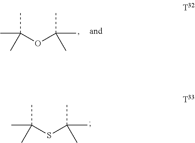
CC(OC(C)(C)C)(C)C.CC(SC(C)(C)C)(C)C
